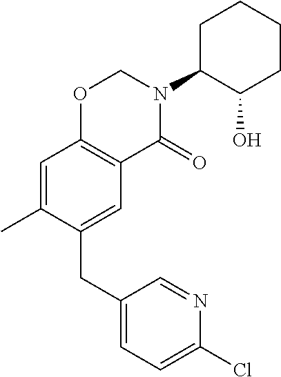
C1(CC2=CC3=C(C=C2C)OCN(C2C(O)CCCC2)C3=O)=CC=C(Cl)N=C1
